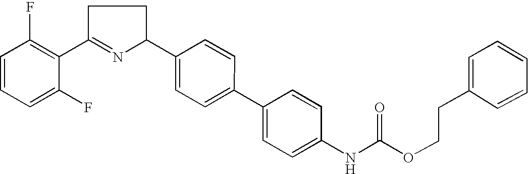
C1=CC=C(F)C(C2=NC(C3=CC=C(C4=CC=C(NC(OCCC5=CC=CC=C5)=O)C=C4)C=C3)CC2)=C1F
